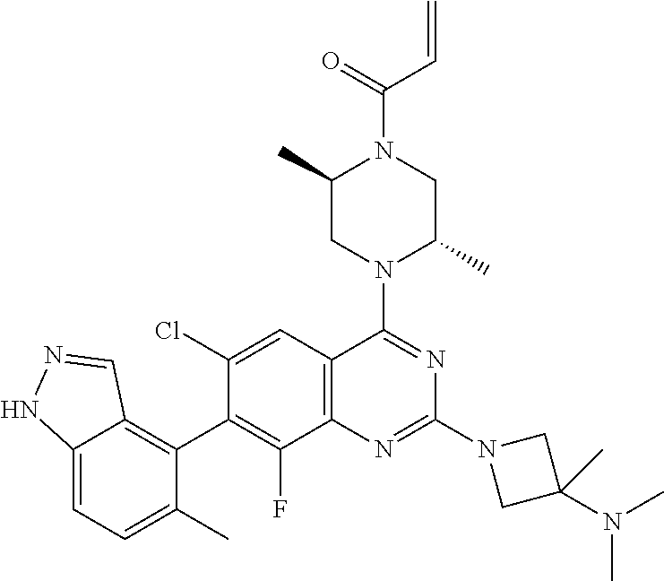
C12=CC=C(C)C(C3=C(F)C4=C(C=C3Cl)C(N3C(C)CN(C(=O)C=C)C(C)C3)=NC(N3CC(N(C)C)(C)C3)=N4)=C1C=NN2
